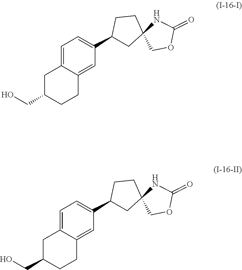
C1C(CO)CCC2=CC(C3CC4(CC3)NC(=O)OC4)=CC=C12.C1C(CO)CCC2=CC(C3CC4(CC3)NC(=O)OC4)=CC=C12
